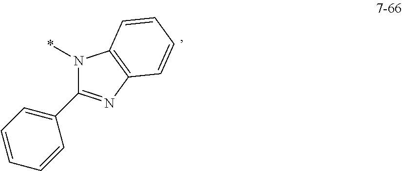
N1(*)C(C2=CC=CC=C2)=NC2=C1C=CC=C2
